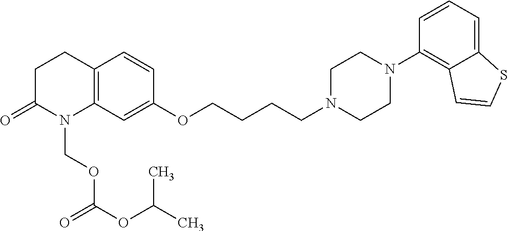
C12=C(C=C(OCCCCN3CCN(C4=C5C(=CC=C4)SC=C5)CC3)C=C1)N(COC(OC(C)C)=O)C(=O)CC2
